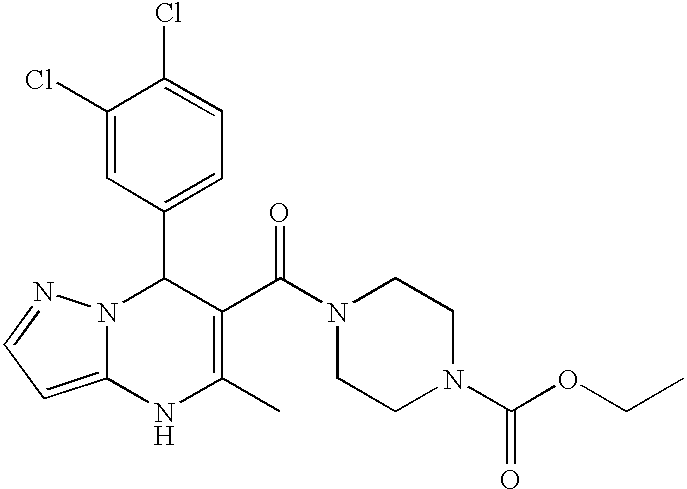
C1(Cl)=CC(C2N3C(=CC=N3)NC(C)=C2C(N2CCN(C(OCC)=O)CC2)=O)=CC=C1Cl
